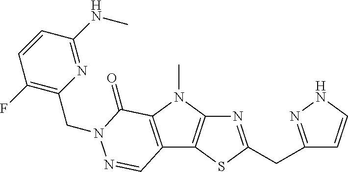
N1=C(CC2=NNC=C2)SC2=C1N(C)C1=C2C=NN(CC2=C(F)C=CC(NC)=N2)C1=O
